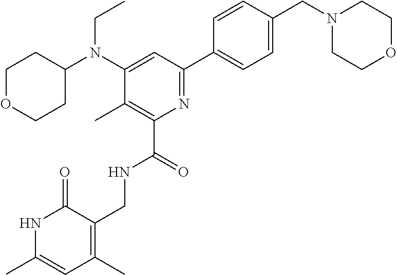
N1C(C)=CC(C)=C(CNC(C2=C(C)C(N(C3CCOCC3)CC)=CC(C3=CC=C(CN4CCOCC4)C=C3)=N2)=O)C1=O
